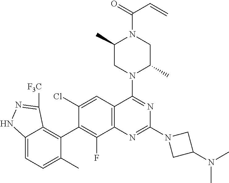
C12=C(C=C(Cl)C(C3=C4C(=CC=C3C)NN=C4[F3C])=C1F)C(N1C(C)CN(C(=O)C=C)C(C)C1)=NC(N1CC(N(C)C)C1)=N2
